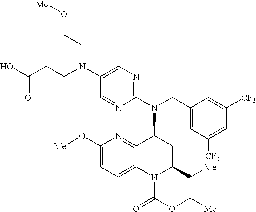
C1(N(CCC(O)=O)CCO[Me])=CN=C(N(CC2=CC([CF3])=CC([CF3])=C2)C2C3=NC(O[Me])=CC=C3N(C(=O)OC[Me])C(C[Me])C2)N=C1
